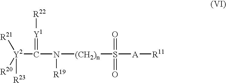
[Y2](C(N([R19])[(CH2)n]S([A][R11])(=O)=O)=[Y1][R22])([R21])([R20])[R23]
